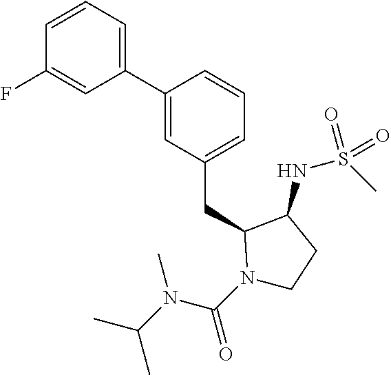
C1(C2=CC(CC3N(C(N(C(C)C)C)=O)CCC3NS(C)(=O)=O)=CC=C2)=CC=CC(F)=C1
